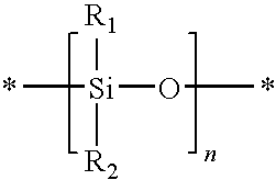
C[Si]([R1])([R2])OC.*.*
